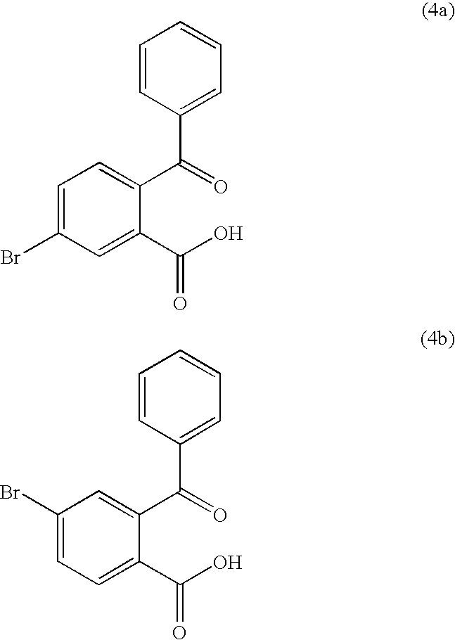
C1=C(Br)C=C(C(O)=O)C(C(=O)C2=CC=CC=C2)=C1.C1(Br)=CC=C(C(O)=O)C(C(=O)C2=CC=CC=C2)=C1
